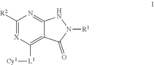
C1([R2])=[X]C([L1][Cy1])=C2C(=N1)NN([R1])C2=O
